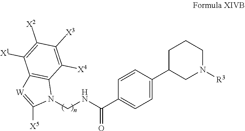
C1(C(=O)NCN2C3=C([W]=C2[X5])C([X1])=C([X2])C([X3])=C3[X4])=CC=C(C2CN([R3])CCC2)C=C1.[H]
